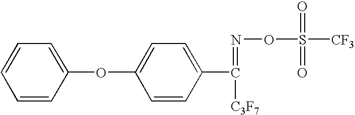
C1=CC(C(=NOS(=O)(=O)[CF3])[C3F7])=CC=C1OC1=CC=CC=C1
